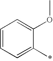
C1=CC=C(*)C(OC)=C1
